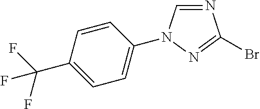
C1=C(C(F)(F)F)C=CC(N2C=NC(Br)=N2)=C1
